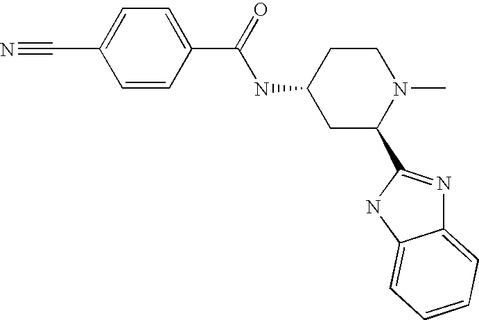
C1(C(NC2CC(C3=NC4=CC=CC=C4N3)N(C)CC2)=O)=CC=C(C#N)C=C1
